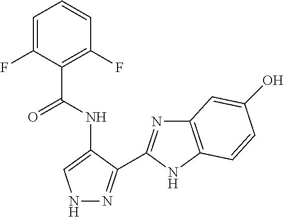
N1N=C(C2=NC3=C(N2)C=CC(O)=C3)C(NC(C2=C(F)C=CC=C2F)=O)=C1
